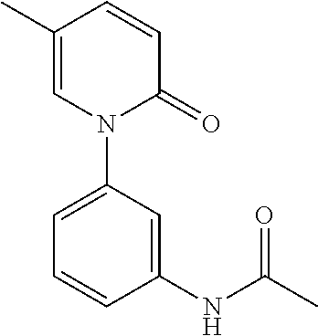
C1=C(C)C=CC(=O)N1C1=CC=CC(NC(C)=O)=C1
